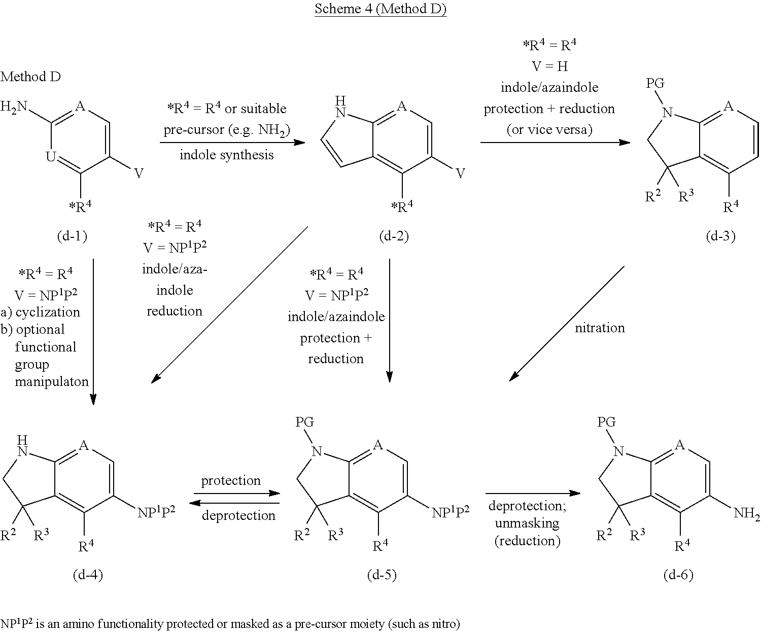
C1([NP1P2])=C[A]=C2C(=C1[R4])C([R3])([R2])CN2.C1([NP1P2])=C[A]=C2C(=C1[R4])C([R3])([R2])CN2[PG].C1(N)=C[A]=C2C(=C1[R4])C([R3])([R2])CN2[PG].C1([V])=C[A]=C(N)[U]=C1[*R4].C1([V])=C[A]=C2C(=C1[*R4])C=CN2.C1=C[A]=C2C(=C1[R4])C([R3])([R2])CN2[PG]
